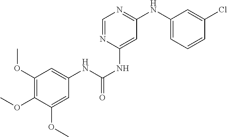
C1(OC)=C(OC)C(OC)=CC(NC(=O)NC2=CC(NC3=CC=CC(Cl)=C3)=NC=N2)=C1
